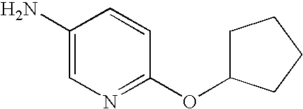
C1(N)=CN=C(OC2CCCC2)C=C1
